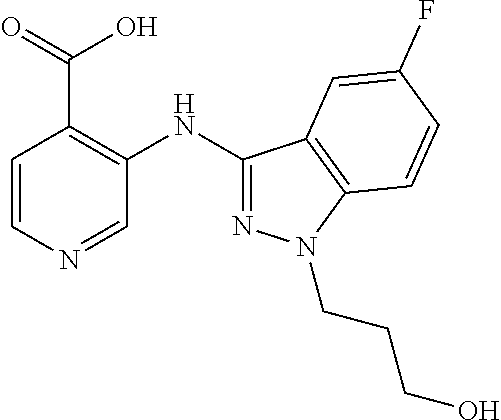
C1=CN=CC(NC2=NN(CCCO)C3=C2C=C(F)C=C3)=C1C(=O)O
